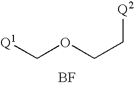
[Q1]COCC[Q2].[BF]
